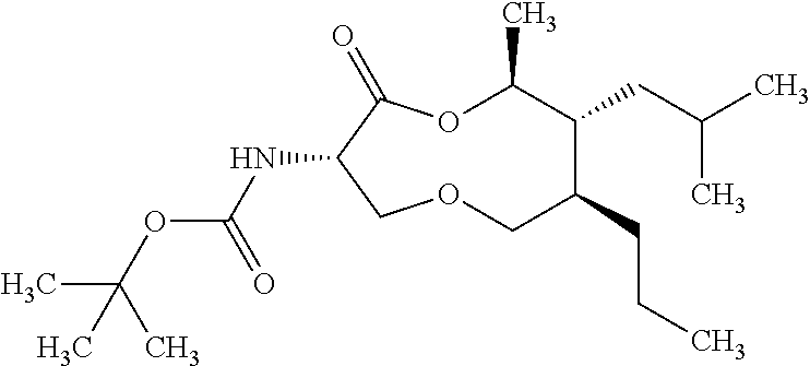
N(C1C(=O)OC(C)C(CC(C)C)C(CCC)COC1)C(OC(C)(C)C)=O
